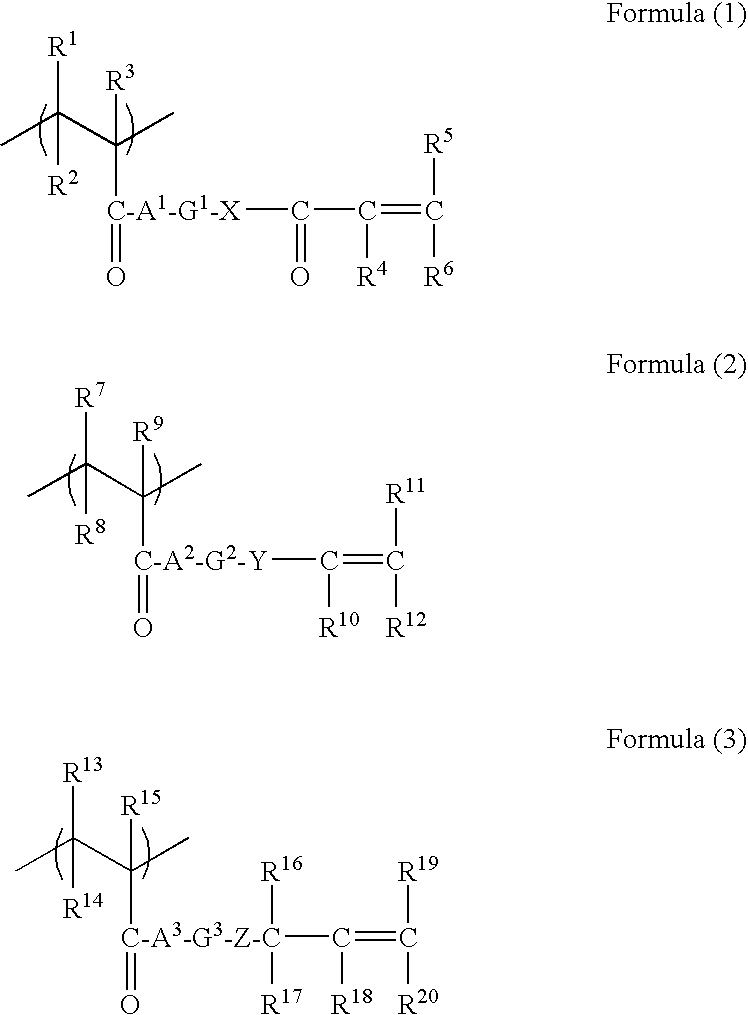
[R1]C(C(C)([R3])[C-A1-G1-X](=O)C(=O)C([R4])=C([R5])[R6])(C)[R2].[R7]C(C(C)([R9])[C-A2-G2-Y](=O)C([R10])=C([R11])[R12])(C)[R8].[R13]C(C(C)([R15])[C-A3-G3-Z-C](=O)(C([R18])=C([R19])[R20])([R16])[R17])(C)[R14]
